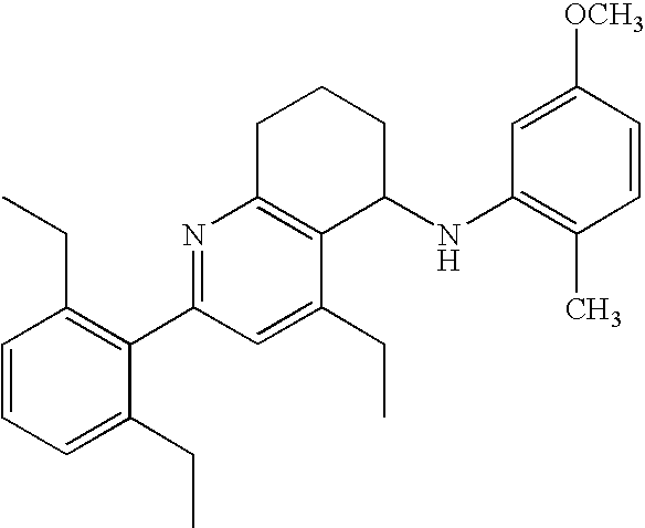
C1=CC=C(CC)C(C2=NC3=C(C(CC)=C2)C(NC2=C(C)C=CC([OCH3])=C2)CCC3)=C1CC
